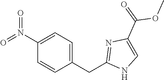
N(C1=CC=C(CC2=NC(C(=O)OC)=CN2)C=C1)(=O)=O
